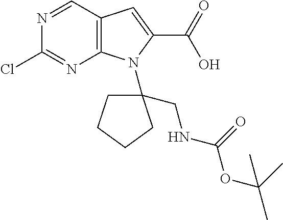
C12=C(C=NC(Cl)=N1)C=C(C(O)=O)N2C1(CNC(OC(C)(C)C)=O)CCCC1
